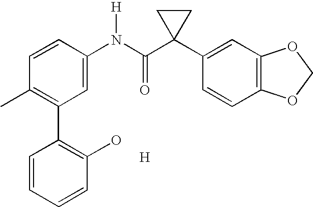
C1=CC(N(C(C2(C3=CC4=C(C=C3)OCO4)CC2)=O)[H])=CC(C2=C(O)C=CC=C2)=C1C.[H]
